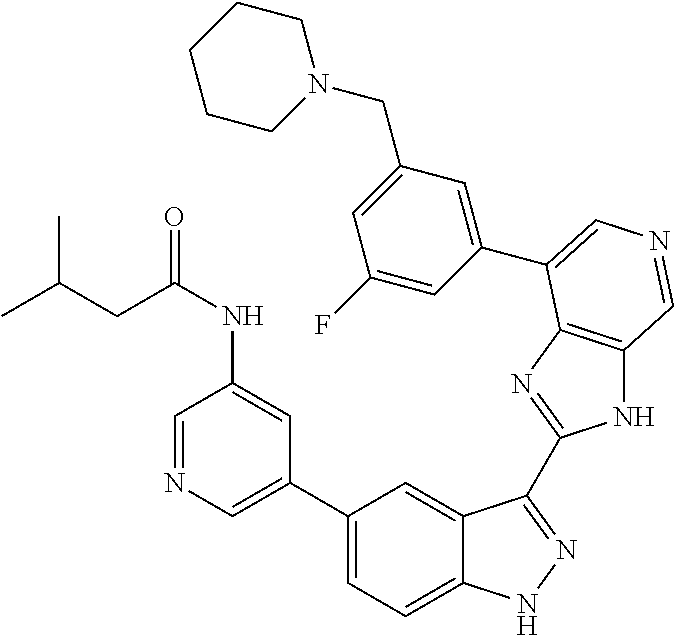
C1(C2=CN=CC(NC(=O)CC(C)C)=C2)=CC=C2C(=C1)C(C1=NC3=C(N1)C=NC=C3C1=CC(CN3CCCCC3)=CC(F)=C1)=NN2
